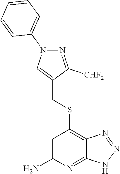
S(C1=C2C(=NC(N)=C1)NN=N2)CC1=CN(C2=CC=CC=C2)N=C1[CHF2]
